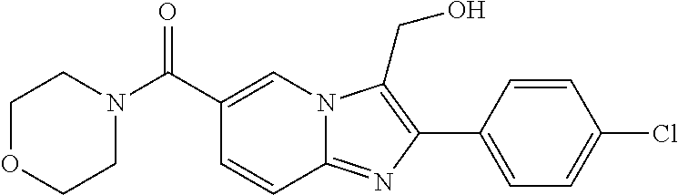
C1=CC2=NC(C3=CC=C(Cl)C=C3)=C(CO)N2C=C1C(N1CCOCC1)=O
